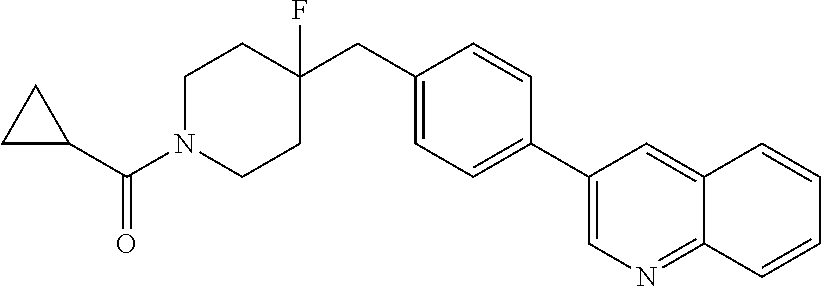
C1N(C(C2CC2)=O)CCC(F)(CC2=CC=C(C3=CN=C4C(=C3)C=CC=C4)C=C2)C1
